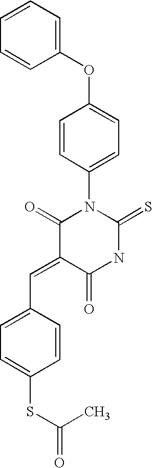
O=C1C(=CC2=CC=C(SC(C)=O)C=C2)C(=O)NC(=S)N1C1=CC=C(OC2=CC=CC=C2)C=C1
